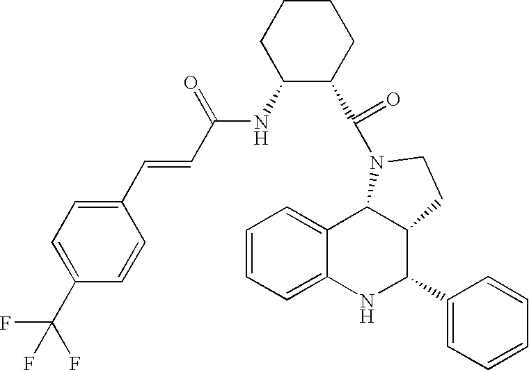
C1=CC=C2C(=C1)C1C(C(C3=CC=CC=C3)N2)CCN1C(=O)C1C(NC(C=CC2=CC=C(C(F)(F)F)C=C2)=O)CCCC1
